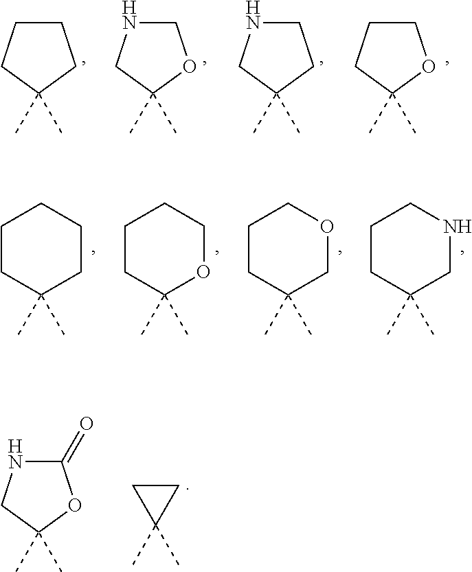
C1CCC(C)(C)C1.C1NCC(C)(C)O1.C1NCC(C)(C)C1.C1CCC(C)(C)O1.C1CC(C)(C)CCC1.C1CC(C)(C)OCC1.C1CC(C)(C)COC1.C1CC(C)(C)CNC1.C1(=O)NCC(C)(C)O1.C1CC1(C)C
